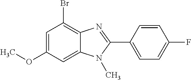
C1(OC)=CC(Br)=C2C(=C1)N(C)C(C1=CC=C(F)C=C1)=N2
